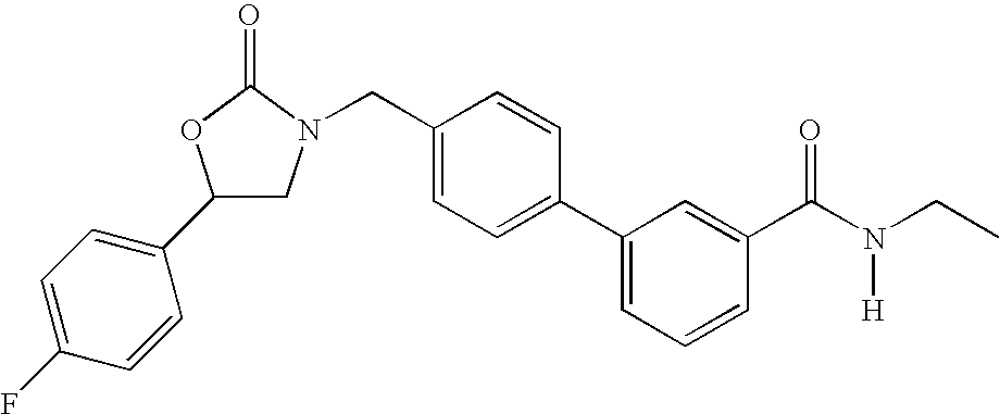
C1(C2=CC=C(F)C=C2)CN(CC2=CC=C(C3=CC=CC(C(N(CC)[H])=O)=C3)C=C2)C(=O)O1
